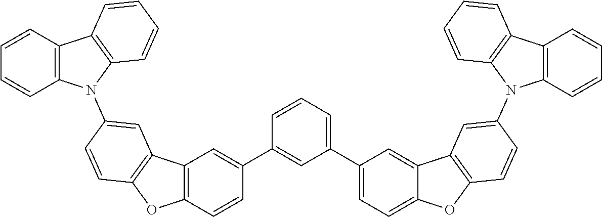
C1=CC=C(C2=CC=C3C(=C2)C2=C(O3)C=CC(N3C4=C(C=CC=C4)C4=C3C=CC=C4)=C2)C=C1C1=CC2=C(C=C1)OC1=C2C=C(N2C3=C(C=CC=C3)C3=C2C=CC=C3)C=C1
